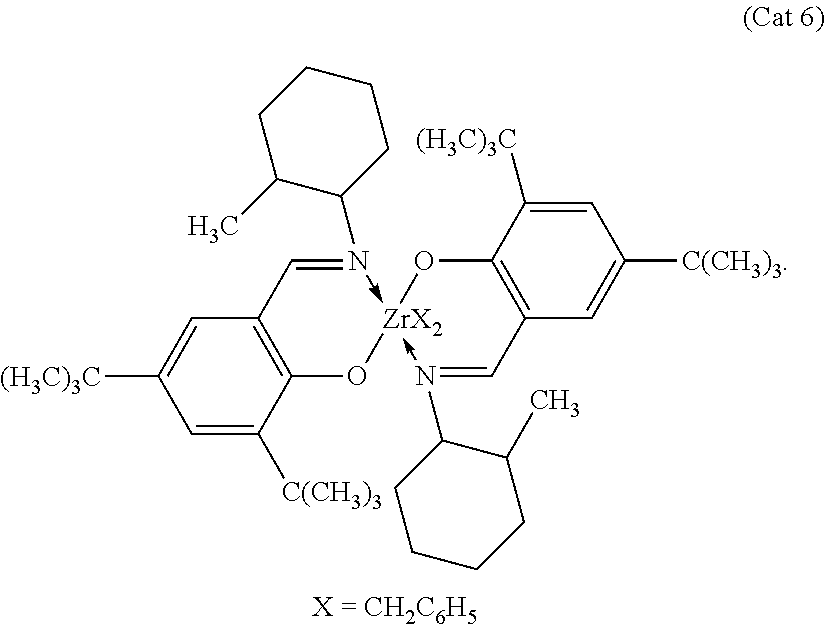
C1=C([C(CH3)3])C2=C(C=C1[(H3C)3C])C=N(C1CCCCC1C)->[ZrX2]1(-N(C3CCCCC3C)=CC3=C(O1)C([(H3C)3C])=CC([C(CH3)3])=C3)O2
